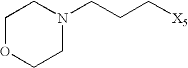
N1(CCC[X5])CCOCC1
